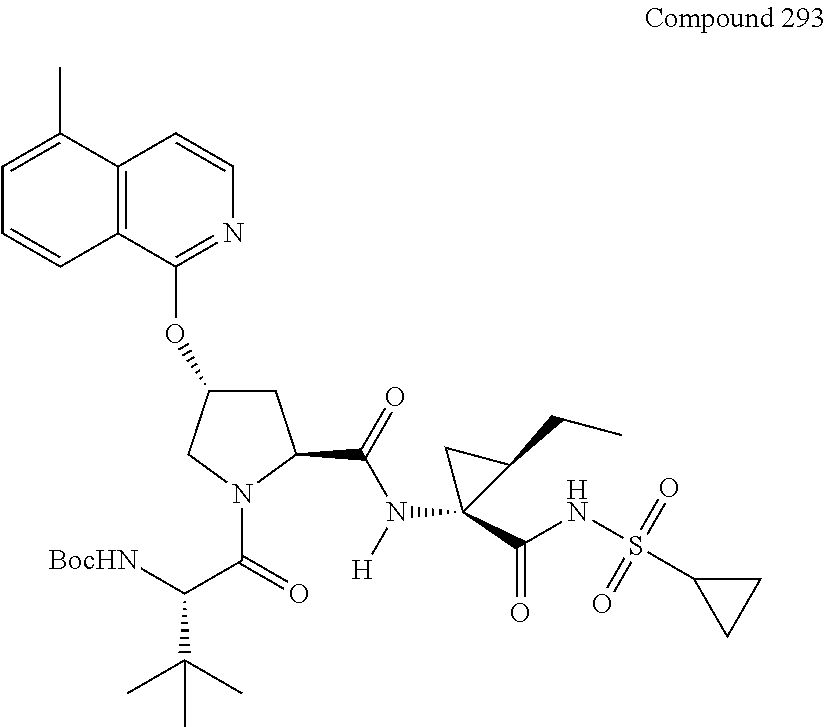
[BocHN]C(C(=O)N1C(C(=O)N([H])C2(C(NS(C3CC3)(=O)=O)=O)C(CC)C2)CC(OC2=NC=CC3=C2C=CC=C3C)C1)C(C)(C)C
